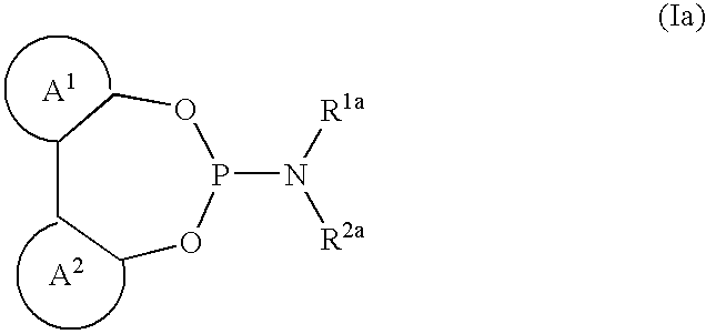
C1OP(N([R1a])[R2a])OCCC1
